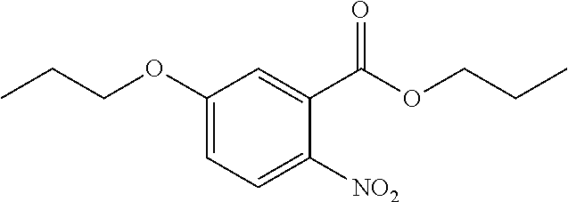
C1(OCCC)=CC=C([NO2])C(C(OCCC)=O)=C1
